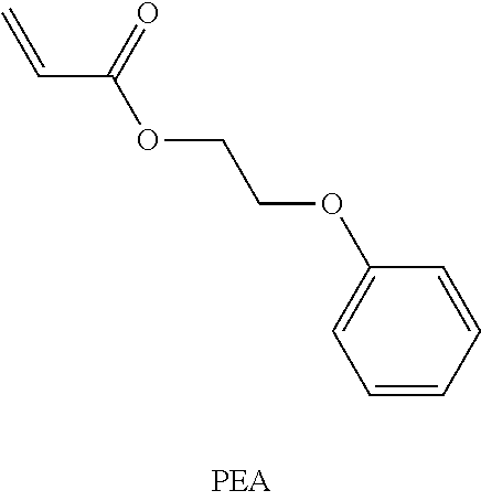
C=CC(OCCOC1=CC=CC=C1)=O
